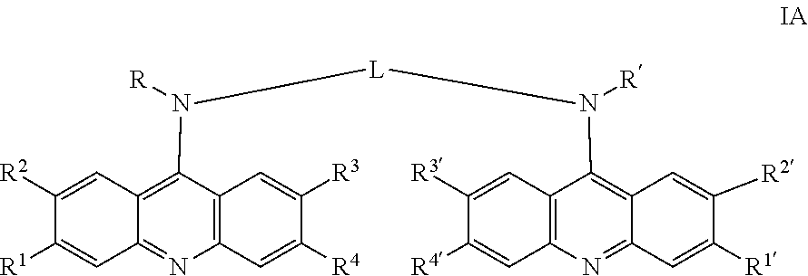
C12=C(C=C([R4])C([R3])=C1)N=C1C(=C2N([R])[L]N(C2=C3C(=NC4=C2C=C([R3])C([R4])=C4)C=C([R1])C([R2])=C3)[R])C=C([R2])C([R1])=C1
